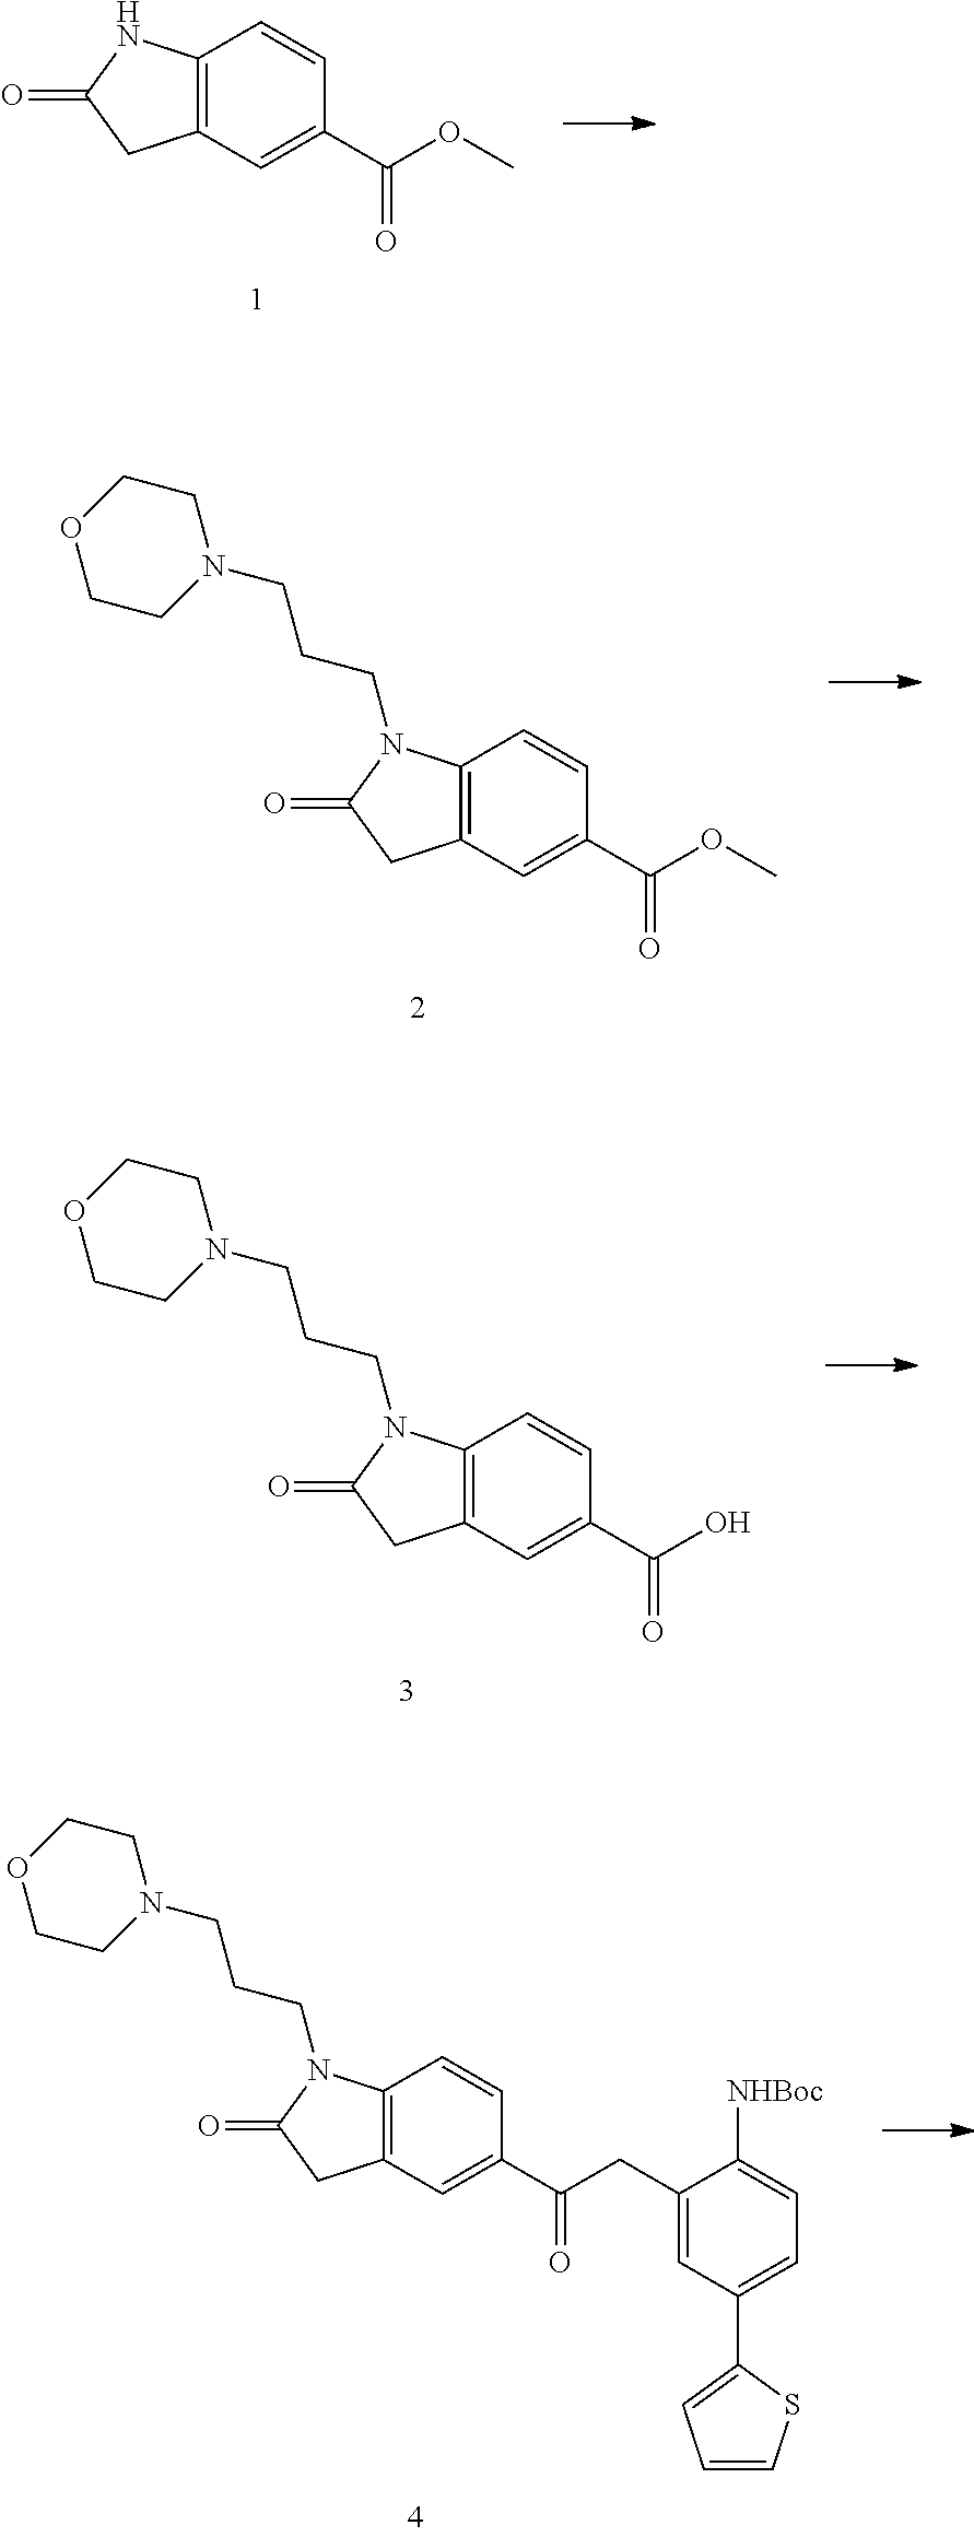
C12=C(C=C(C(OC)=O)C=C1)CC(=O)N2.C12=C(C=C(C(OC)=O)C=C1)CC(=O)N2CCCN1CCOCC1.C12=C(C=C(C(O)=O)C=C1)CC(=O)N2CCCN1CCOCC1.C12=C(C=C(C(CC3=CC(C4=CC=CS4)=CC=C3[NHBoc])=O)C=C1)CC(=O)N2CCCN1CCOCC1
